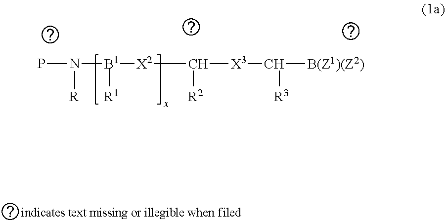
PN([R])[B1]([X2]C([X3]C([B(Z1)(Z2)])[R3])[R2])[R1]
